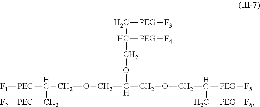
C([PEG][F3])C([PEG][F4])COC(COCC([PEG][F1])C[PEG][F2])COCC([PEG][F5])C[PEG][F6]
